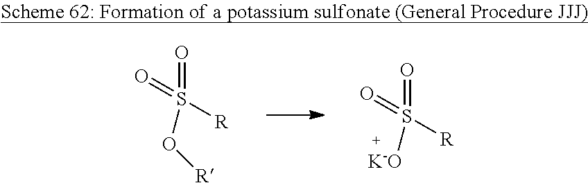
O=S(=O)([R])[K-O].O=S(=O)([R])O[R]
